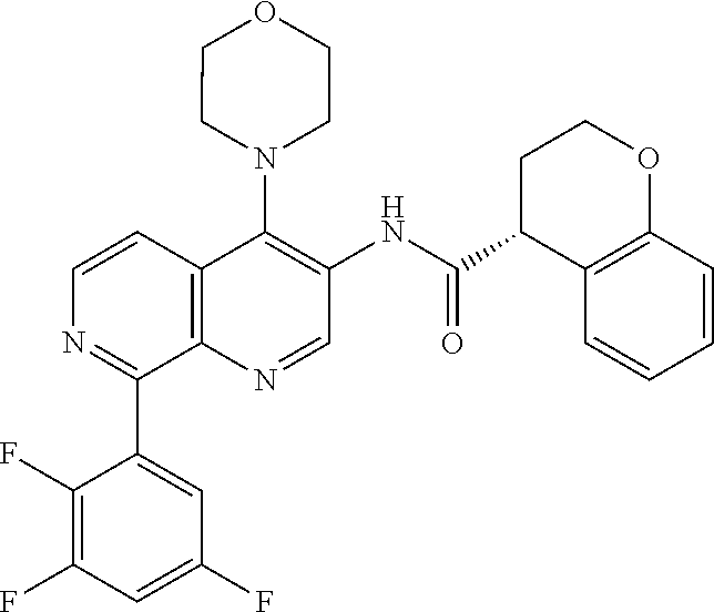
C12=C(C=CN=C1C1=CC(F)=CC(F)=C1F)C(N1CCOCC1)=C(NC(C1C3=C(OCC1)C=CC=C3)=O)C=N2
